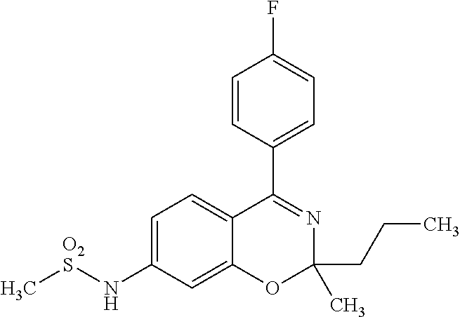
C1=CC(C2=NC(C)(CCC)OC3=CC(N[O2S]C)=CC=C23)=CC=C1F
